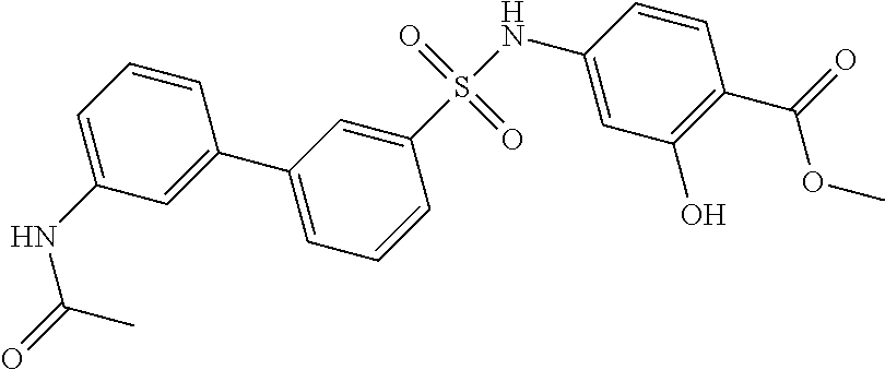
C1=C(NC(=O)C)C=C(C2=CC=CC(S(NC3=CC(O)=C(C(=O)OC)C=C3)(=O)=O)=C2)C=C1
